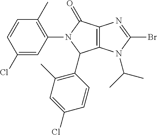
C12=C(N(C(C)C)C(Br)=N1)C(C1=C(C)C=C(Cl)C=C1)N(C1=C(C)C=CC(Cl)=C1)C2=O
